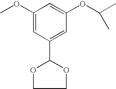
C1(OC)=CC(C2OCCO2)=CC(OC(C)C)=C1
